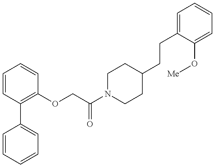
C1=CC=CC=C1C1=C(OCC(N2CCC(CCC3=CC=CC=C3O[Me])CC2)=O)C=CC=C1
